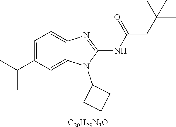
C1=C(C(C)C)C=C2C(=C1)N=C(NC(CC(C)(C)C)=O)N2C1CCC1.[C20H29N3O]
